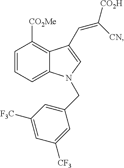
C1=CC=C2C(=C1[CO2Me])C(C=C([CO2H])[CN])=CN2CC1=CC([F3C])=CC([CF3])=C1
